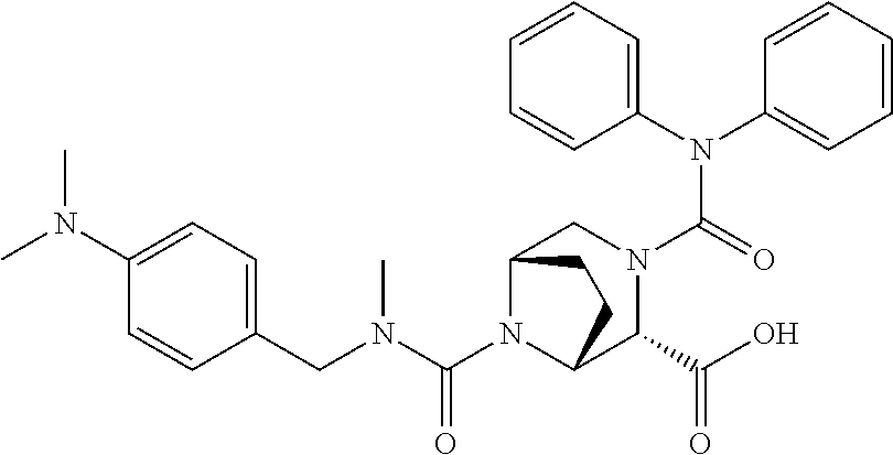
C1=CC(N(C)C)=CC=C1CN(C(N1C2C(C(O)=O)N(C(N(C3=CC=CC=C3)C3=CC=CC=C3)=O)CC1CC2)=O)C
